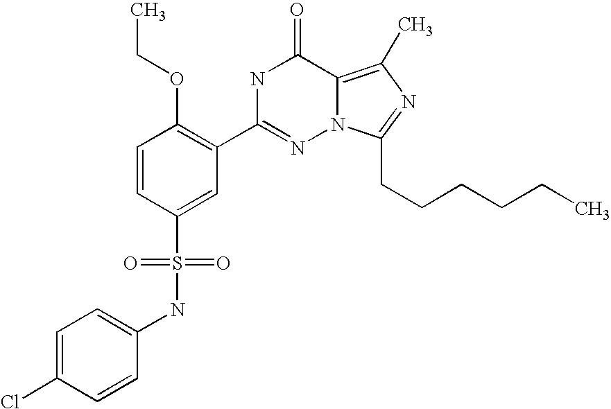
C1=CC(S(NC2=CC=C(Cl)C=C2)(=O)=O)=CC(C2=NN3C(=C(C)N=C3CCCCCC)C(=O)N2)=C1OCC
